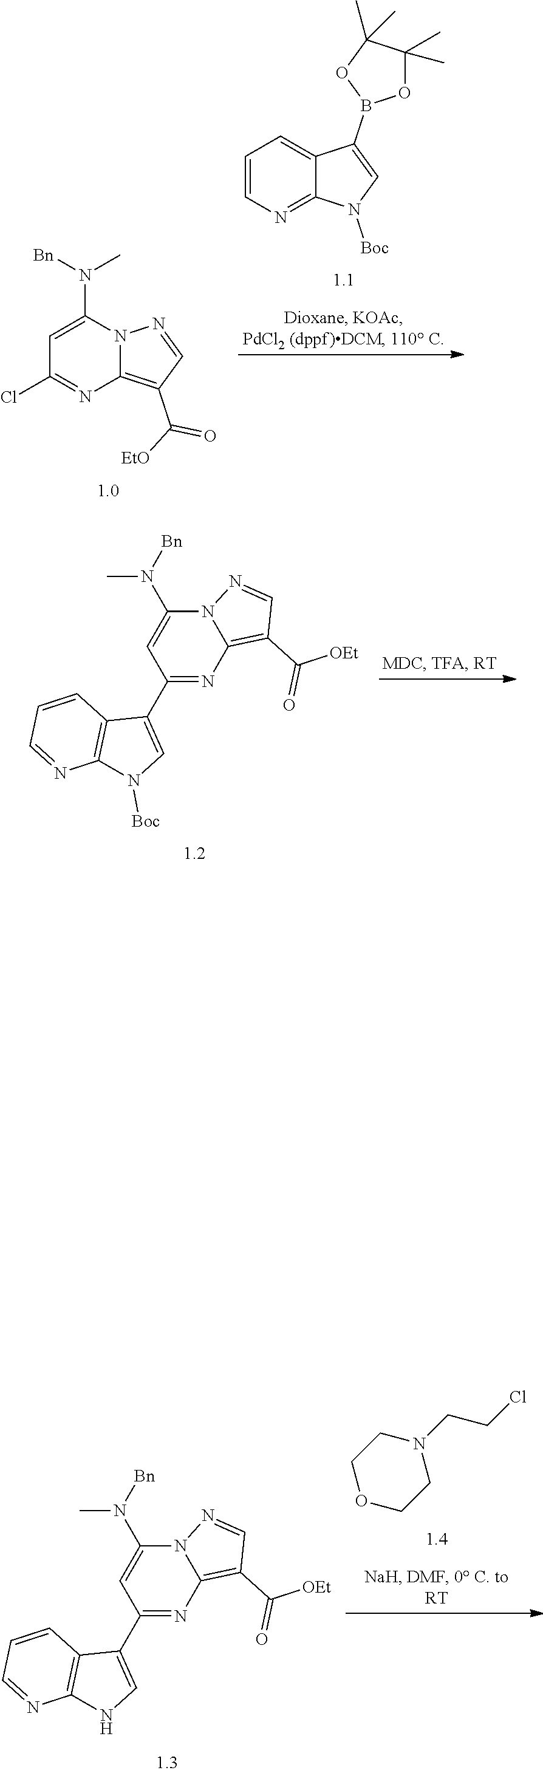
C12=C(C([EtO])=O)C=NN1C(N([Bn])C)=CC(Cl)=N2.C12=NC=CC=C1C(B1OC(C)(C)C(C)(C)O1)=CN2[Boc].C1(C2=CN([Boc])C3=C2C=CC=N3)=NC2=C(C([OEt])=O)C=NN2C(N([Bn])C)=C1.C1OCCN(CCCl)C1.C1(C2=CNC3=C2C=CC=N3)=NC2=C(C([OEt])=O)C=NN2C(N([Bn])C)=C1
